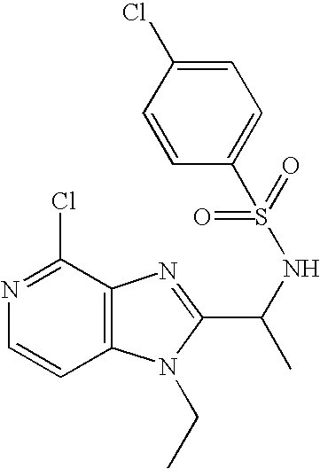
N1=C(Cl)C2=C(C=C1)N(CC)C(C(NS(=O)(=O)C1=CC=C(Cl)C=C1)C)=N2
